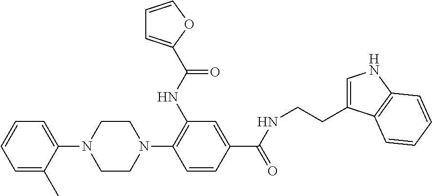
C1=C(C)C(N2CCN(C3=C(NC(=O)C4=CC=CO4)C=C(C(NCCC4=CNC5=C4C=CC=C5)=O)C=C3)CC2)=CC=C1
